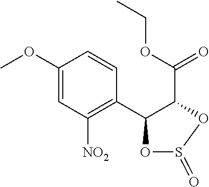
C1(OC)=CC([NO2])=C(C2C(C(=O)OCC)OS(=O)O2)C=C1
